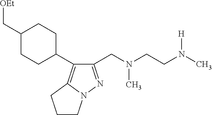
C1(CN(CCN(C)[H])C)=NN2C(=C1C1CCC(C[OEt])CC1)CCC2
